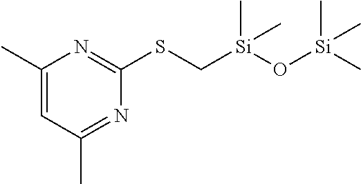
C1(C)=CC(C)=NC(SC[Si](O[Si](C)(C)C)(C)C)=N1
